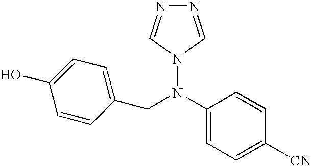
C1(O)=CC=C(CN(C2=CC=C([CN])C=C2)N2C=NN=C2)C=C1
